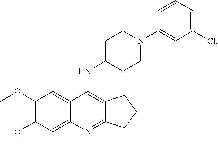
C12=C(NC3CCN(C4=CC(Cl)=CC=C4)CC3)C3=CC(OC)=C(OC)C=C3N=C1CCC2
